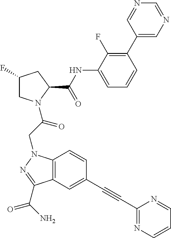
C1(NC(C2CC(F)CN2C(CN2C3=C(C(C(N)=O)=N2)C=C(C#CC2=NC=CC=N2)C=C3)=O)=O)=CC=CC(C2=CN=CN=C2)=C1F
